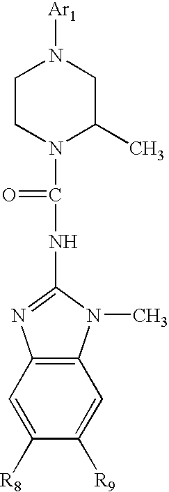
C1CN(C(NC2=NC3=C(N2C)C=C([R9])C([R8])=C3)=O)C(C)CN1[Ar1]
